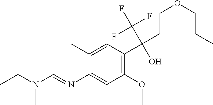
C1(N=CN(CC)C)=CC(OC)=C(C(CCOCCC)(C(F)(F)F)O)C=C1C
